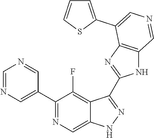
C1(C2=CN=CN=C2)=NC=C2C(=C1F)C(C1=NC3=C(N1)C=NC=C3C1=CC=CS1)=NN2
